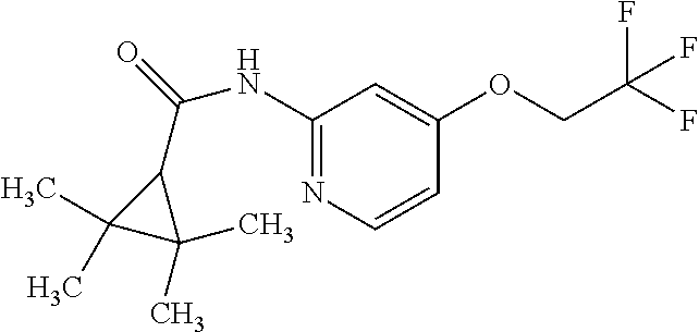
C(NC1=NC=CC(OCC(F)(F)F)=C1)(=O)C1C(C)(C)C1(C)C
